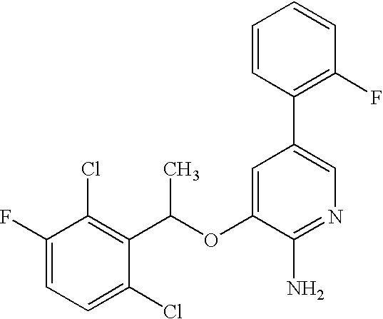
FC1=CC=C(Cl)C(C(OC2=CC(C3=C(F)C=CC=C3)=CN=C2N)C)=C1Cl
